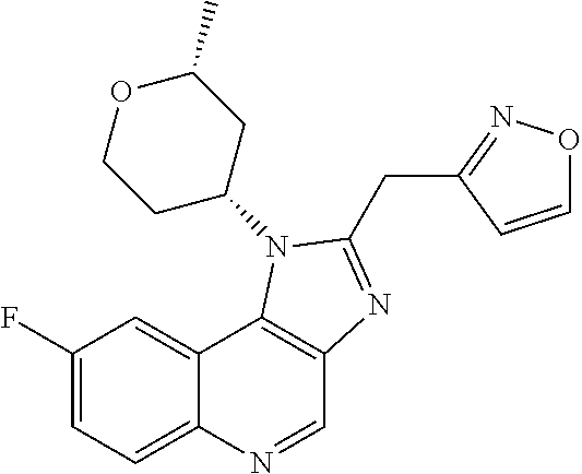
C1(F)=CC=C2C(=C1)C1=C(C=N2)N=C(CC2=NOC=C2)N1C1CC(C)OCC1
